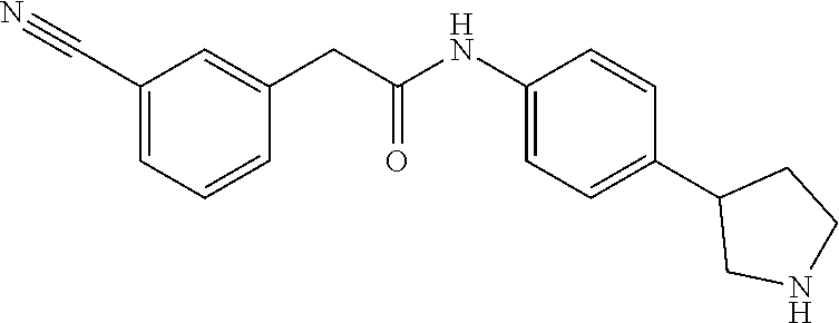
C(C1=CC(C#N)=CC=C1)C(NC1=CC=C(C2CNCC2)C=C1)=O
